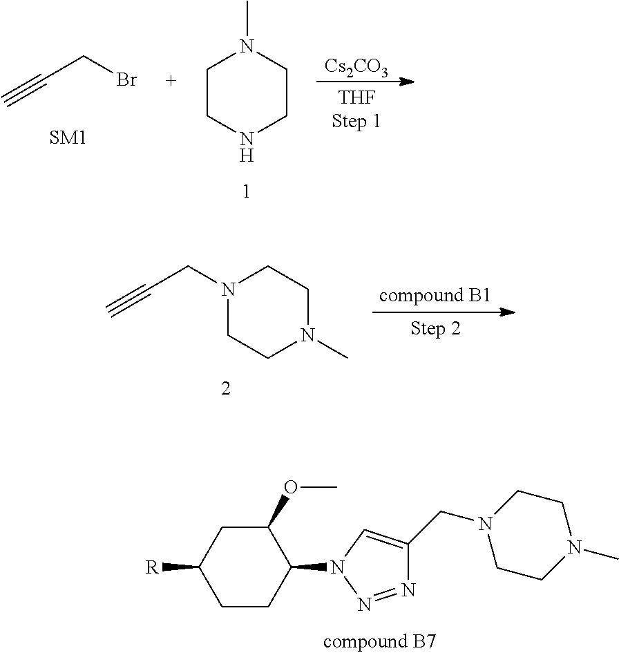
C1(OC)CC([R])CCC1N1N=NC(CN2CCN(C)CC2)=C1.C(CBr)#C.C1N(C)CCNC1.[Cs2CO3].C(CN1CCN(C)CC1)#C
